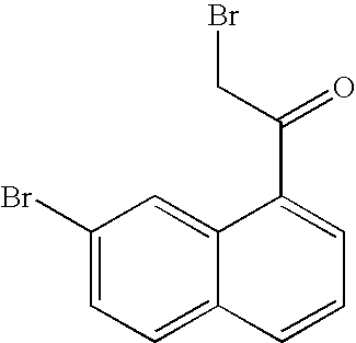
C1(Br)=CC=C2C(=C1)C(C(CBr)=O)=CC=C2
